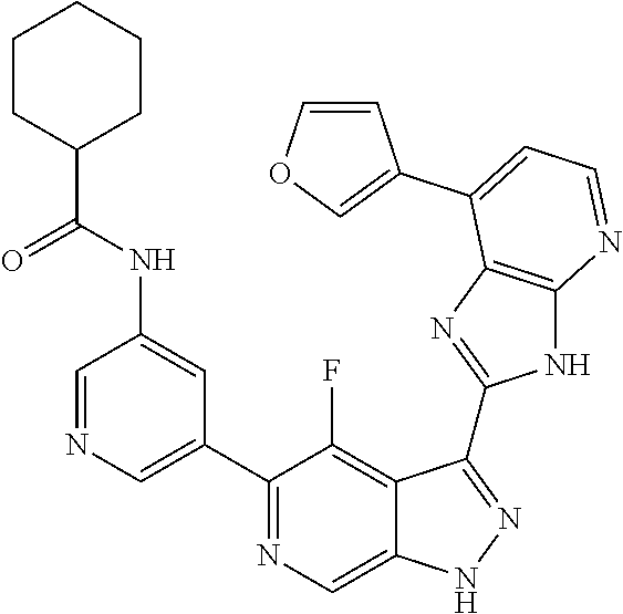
C1=NC=C(C2=NC=C3C(=C2F)C(C2=NC4=C(N2)N=CC=C4C2=COC=C2)=NN3)C=C1NC(C1CCCCC1)=O
